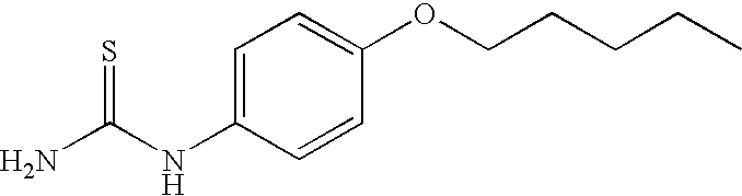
NC(NC1=CC=C(OCCCCC)C=C1)=S
